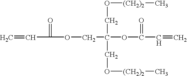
C=CC(OCC(OC(=O)C=C)(CO[(CH2)2]C)CO[(CH2)2]C)=O
